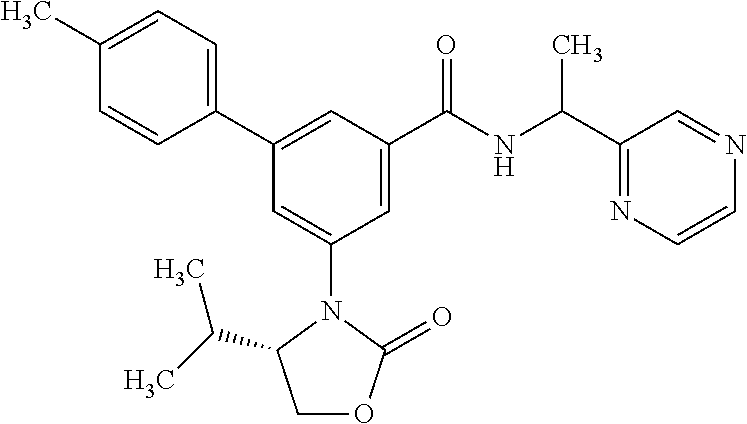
C1(C)=CC=C(C2=CC(C(NC(C3=NC=CN=C3)C)=O)=CC(N3C(C(C)C)COC3=O)=C2)C=C1
